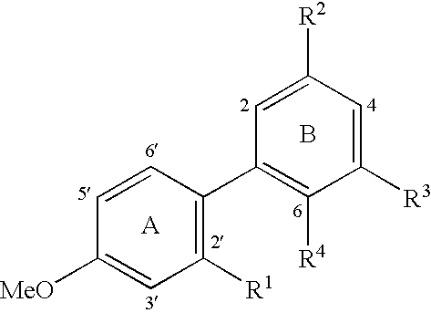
B.C1([MeO])=CC([R1])=C(C2=C([R4])C([R3])=CC([R2])=C2)C=C1.[A]
